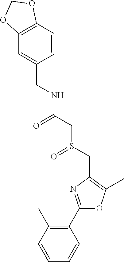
C1=CC(C)=C(C2=NC(CS(=O)CC(=O)NCC3=CC4=C(C=C3)OCO4)=C(C)O2)C=C1
